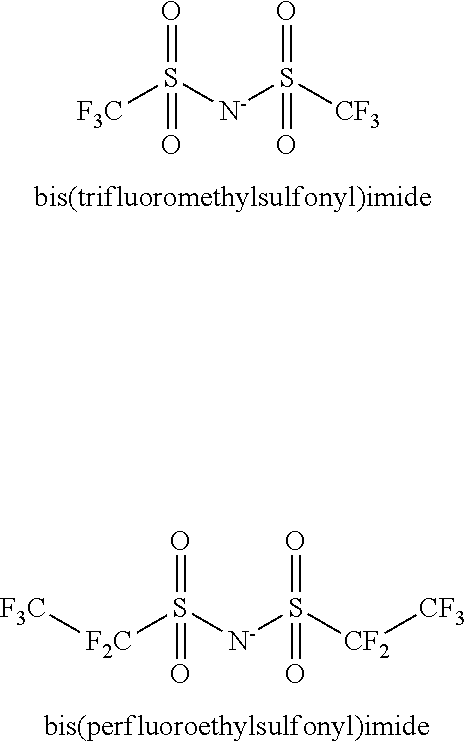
O=S([N-]S(=O)([CF3])=O)([F3C])=O.O=S([N-]S(=O)([CF2][CF3])=O)([F2C][F3C])=O
